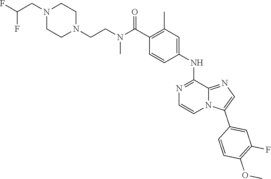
C(CN(C)C(C1=C(C)C=C(NC2=NC=CN3C2=NC=C3C2=CC(F)=C(OC)C=C2)C=C1)=O)N1CCN(CC(F)F)CC1
